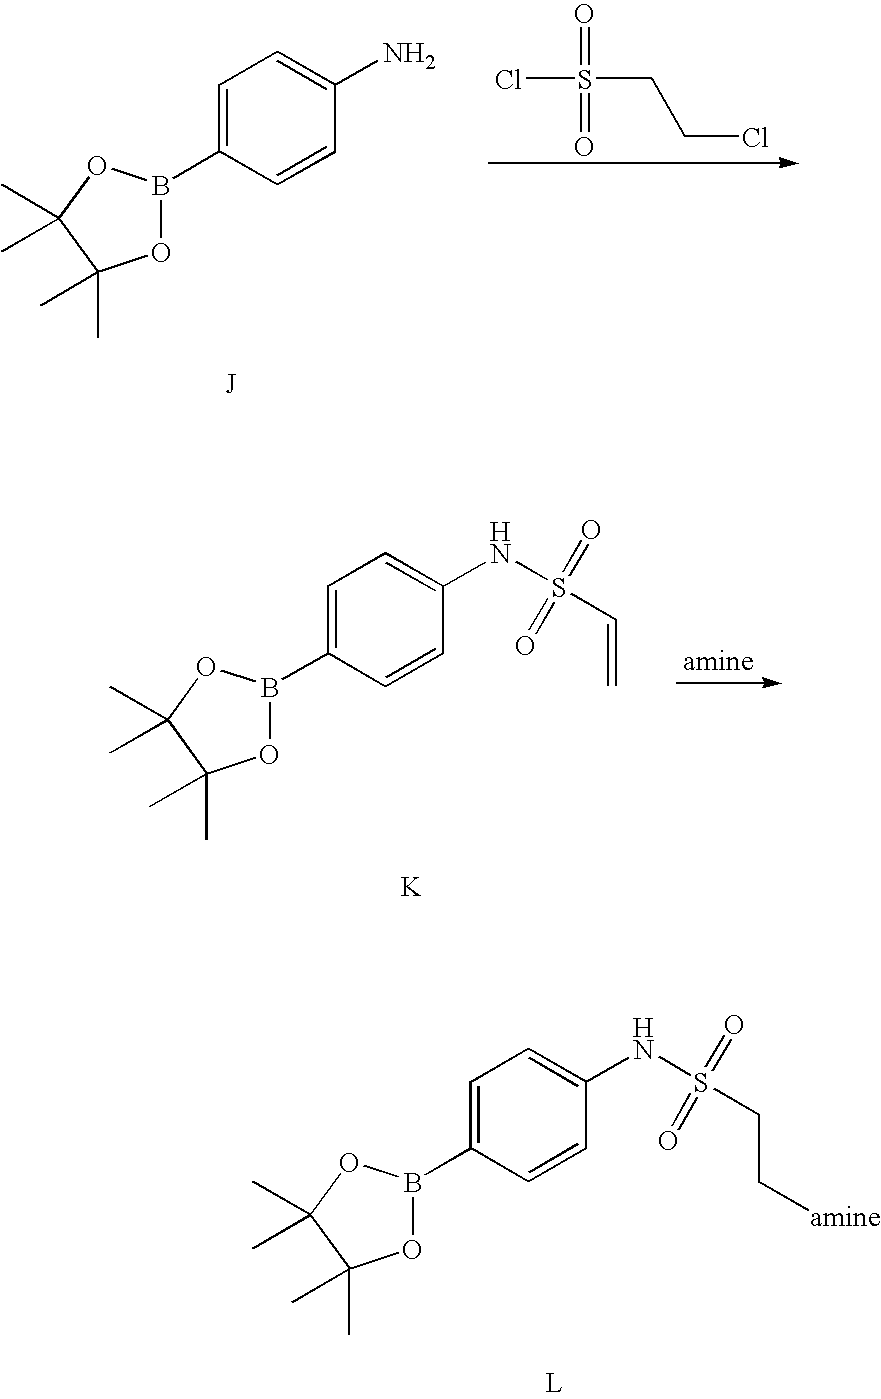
C1=C(B2OC(C)(C)C(C)(C)O2)C=CC(N)=C1.ClS(CCCl)(=O)=O.C1=C(B2OC(C)(C)C(C)(C)O2)C=CC(NS(C=C)(=O)=O)=C1.[K].C1=C(B2OC(C)(C)C(C)(C)O2)C=CC(NS(CC[amine])(=O)=O)=C1.[L]
